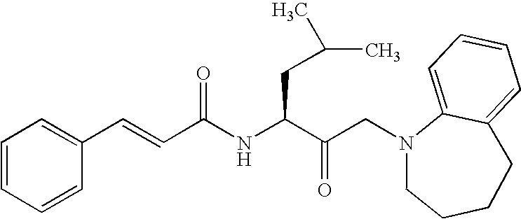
C(C(NC(C(CN1CCCCC2=CC=CC=C12)=O)CC(C)C)=O)=CC1=CC=CC=C1
